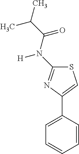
S1C(N([H])C(=O)C(C)C)=NC(C2=CC=CC=C2)=C1
